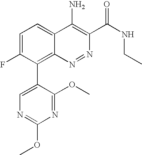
C1=C(F)C(C2=CN=C(OC)N=C2OC)=C2C(=C1)C(N)=C(C(NCC)=O)N=N2
